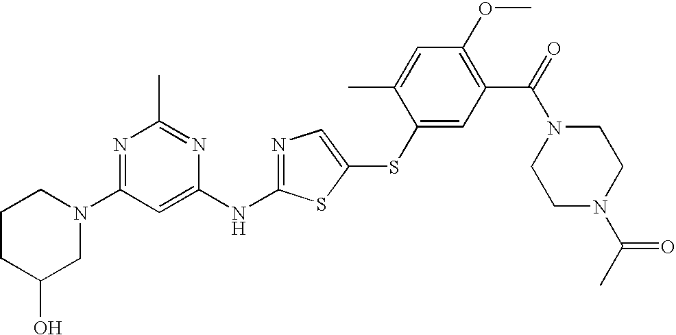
N1=C(N2CCCC(O)C2)C=C(NC2=NC=C(SC3=CC(C(=O)N4CCN(C(C)=O)CC4)=C(OC)C=C3C)S2)N=C1C
